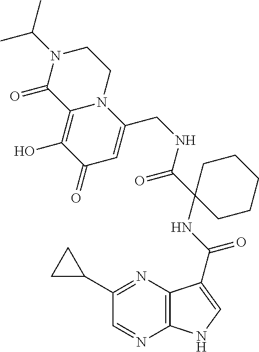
C1(C2CC2)=NC2=C(N=C1)NC=C2C(NC1(C(NCC2=CC(=O)C(O)=C3N2CCN(C(C)C)C3=O)=O)CCCCC1)=O
